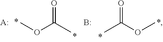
O=C(C)OC.[A:].O=C(OC)C.B
